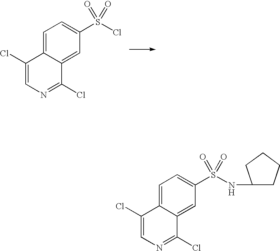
C1=C2C(=CC(S(Cl)(=O)=O)=C1)C(Cl)=NC=C2Cl.C1=C2C(=CC(S(NC3CCCC3)(=O)=O)=C1)C(Cl)=NC=C2Cl
